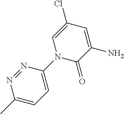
C1(C)=CC=C(N2C(=O)C(N)=CC(Cl)=C2)N=N1
